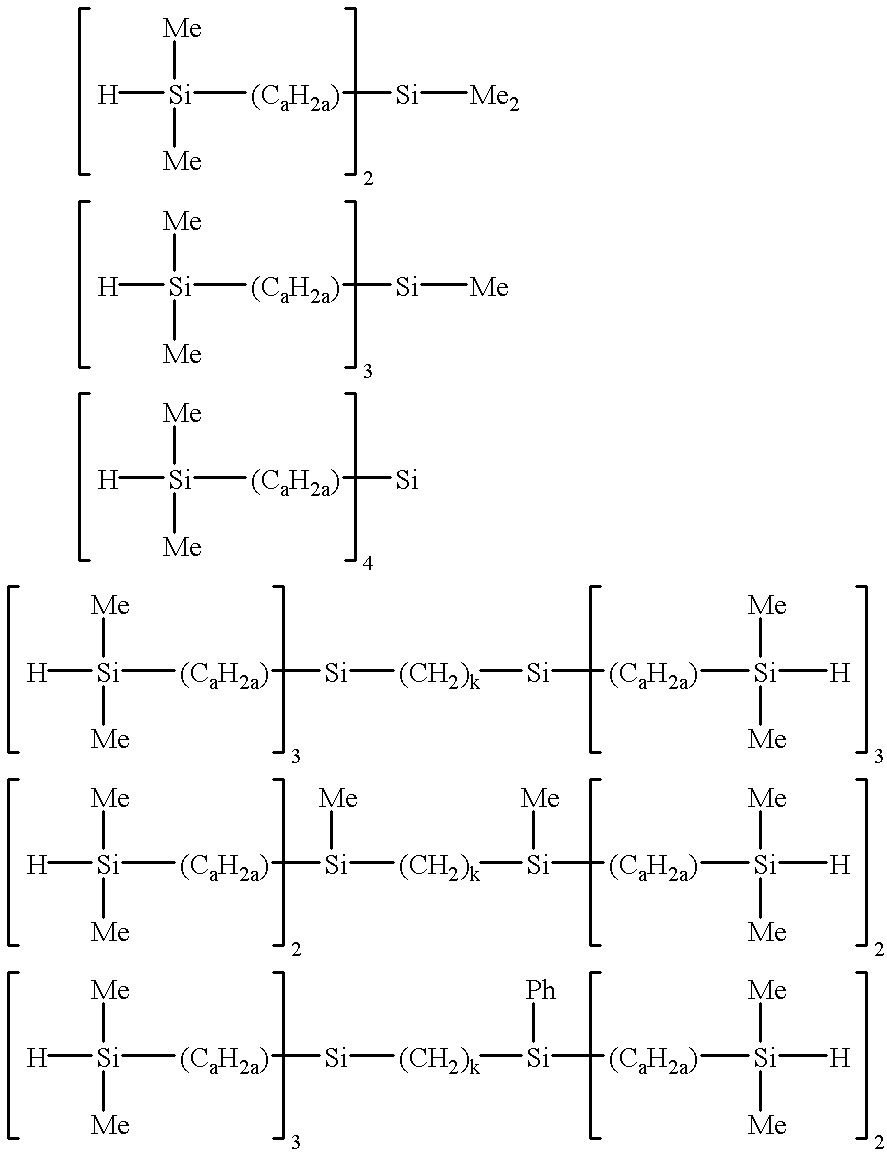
[H][Si]([Me])([Me])[(CaH2a)][Si][Me2].[H][Si]([Me])([Me])[(CaH2a)][Si][Me].[H][Si]([Me])([Me])[(CaH2a)][Si].[H][Si]([Me])([Me])[(CaH2a)][Si][(CH2)k][Si][(CaH2a)][Si]([H])([Me])[Me].[H][Si]([Me])([Me])[(CaH2a)][Si]([(CH2)k][Si]([(CaH2a)][Si]([H])([Me])[Me])[Me])[Me].[H][Si]([Me])([Me])[(CaH2a)][Si][(CH2)k][Si]([(CaH2a)][Si]([H])([Me])[Me])[Ph]
